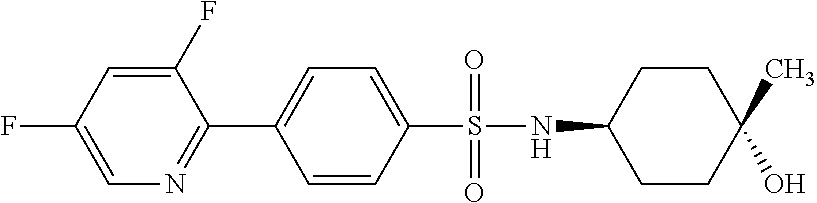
C1CC(C)(O)CCC1NS(C1=CC=C(C2=NC=C(F)C=C2F)C=C1)(=O)=O
